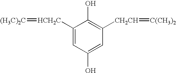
C1([HCH2C]=[(H3C)2C])=CC(O)=CC([CH2CH]=[C(CH3)2])=C1O
